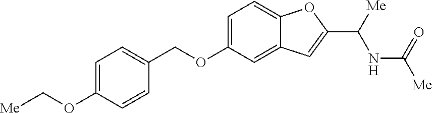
C1=C(OC[Me])C=CC(COC2=CC=C3C(=C2)C=C(C([Me])NC([Me])=O)O3)=C1
